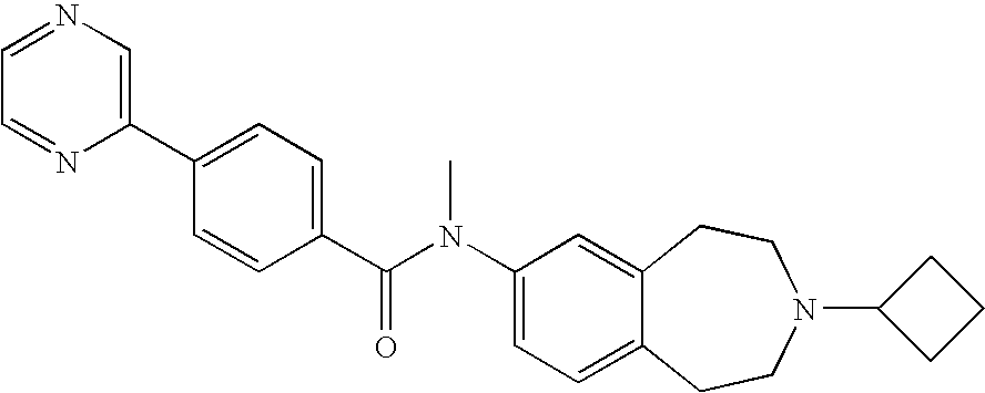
C1=NC=C(C2=CC=C(C(N(C3=CC=C4C(=C3)CCN(C3CCC3)CC4)C)=O)C=C2)N=C1
